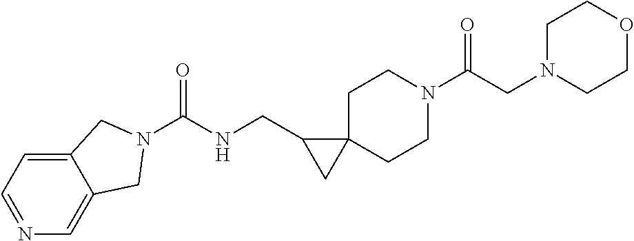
C1C2(CCN(C(CN3CCOCC3)=O)C1)C(CNC(=O)N1CC3=CN=CC=C3C1)C2
